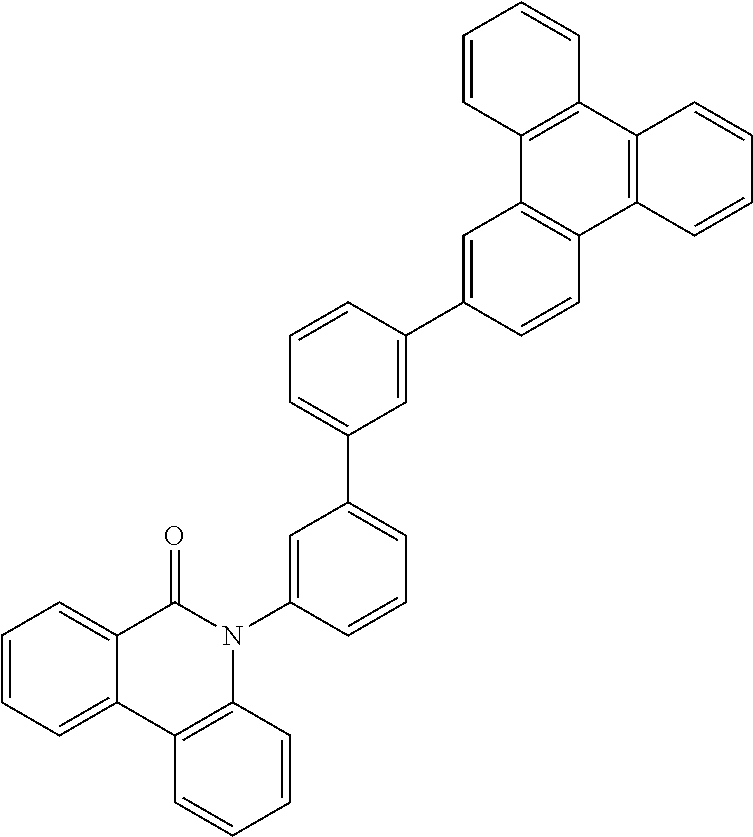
C12=CC=CC=C1C1=C(N(C3=CC(C4=CC=CC(C5=CC6=C(C=C5)C5=C(C7=C6C=CC=C7)C=CC=C5)=C4)=CC=C3)C2=O)C=CC=C1
